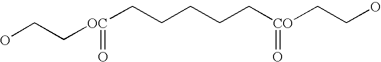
OCC[OC](CCCCC[CO](=O)CCO)=O
